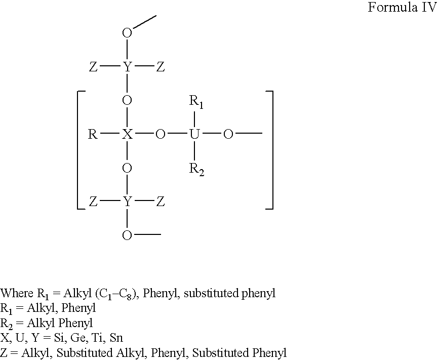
[R][X](O[Y](OC)([Z])[Z])(O[Y]([Z])([Z])OC)O[U]([R1])([R2])OC
